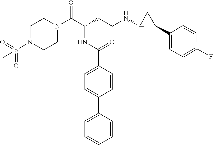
C1N(S(=O)(=O)C)CCN(C(C(CCNC2C(C3=CC=C(F)C=C3)C2)NC(C2=CC=C(C3=CC=CC=C3)C=C2)=O)=O)C1
